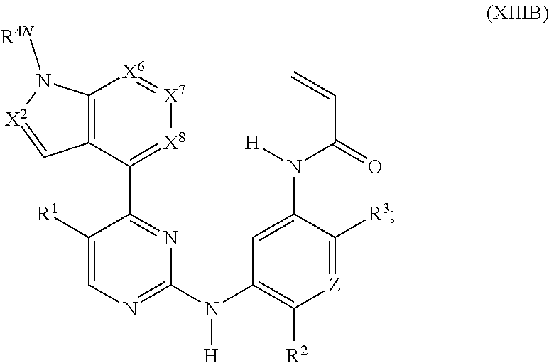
C1([R1])=CN=C(N(C2=C([R2])[Z]=C([R3])C(N(C(=O)C=C)[H])=C2)[H])N=C1C1=[X8][X7]=[X6]C2=C1C=[X2]N2[R4N]
